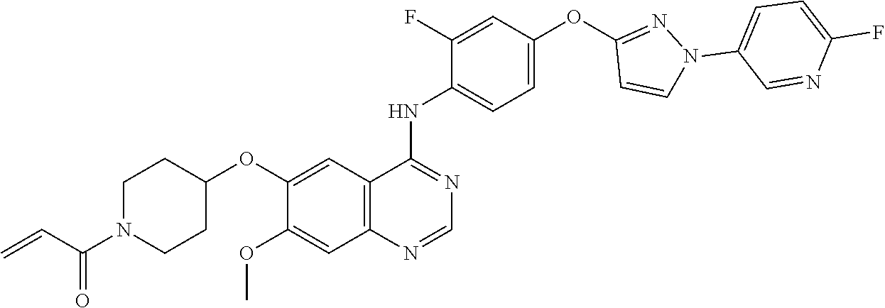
C1=C(OC2=NN(C3=CC=C(F)N=C3)C=C2)C=C(F)C(NC2=NC=NC3=C2C=C(OC2CCN(C(=O)C=C)CC2)C(OC)=C3)=C1
